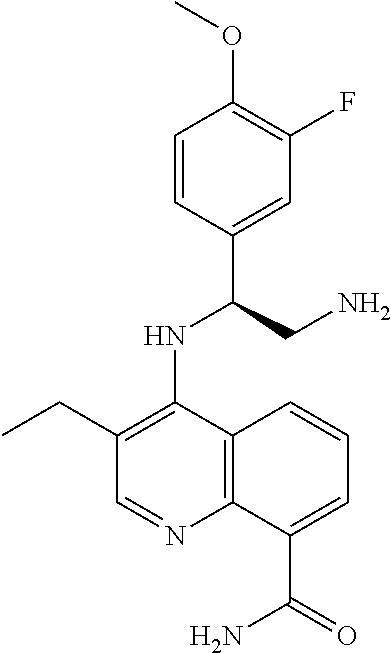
C1=CC(C(CN)NC2=C(CC)C=NC3=C2C=CC=C3C(=O)N)=CC(F)=C1OC
